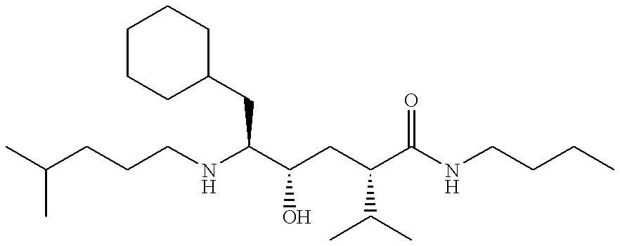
CC(CCCNC(C(CC(C(NCCCC)=O)C(C)C)O)CC1CCCCC1)C
